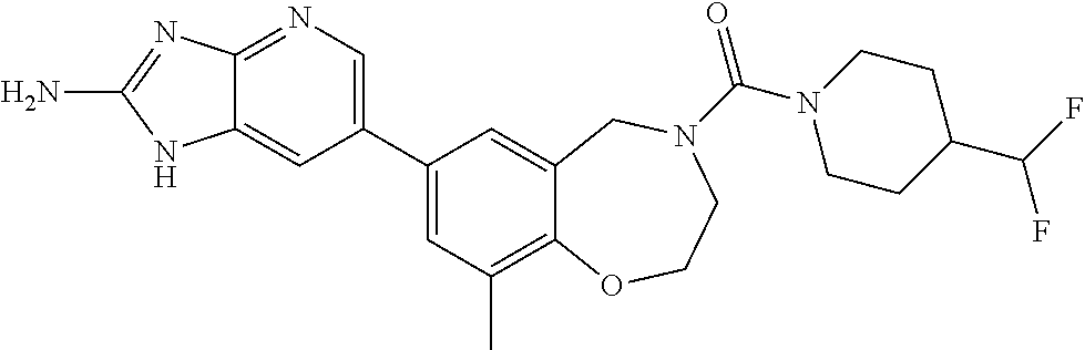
C12=NC=C(C3=CC(C)=C4C(=C3)CN(C(=O)N3CCC(C(F)F)CC3)CCO4)C=C1NC(N)=N2
